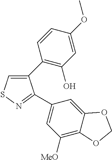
C1(C2=C(O)C=C(OC)C=C2)=CSN=C1C1=CC([MeO])=C2C(=C1)OCO2
